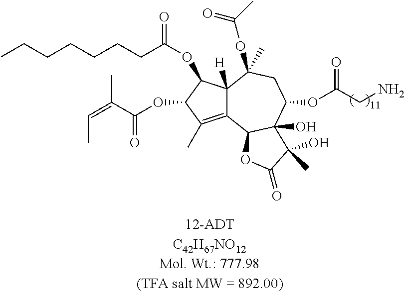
C12=C(C)C(OC(C(=CC)C)=O)C(OC(=O)CCCCCCC)C1([H])C(OC(C)=O)(C)CC(OC(CN)=O)C1(O)C2OC(=O)C1(C)O
